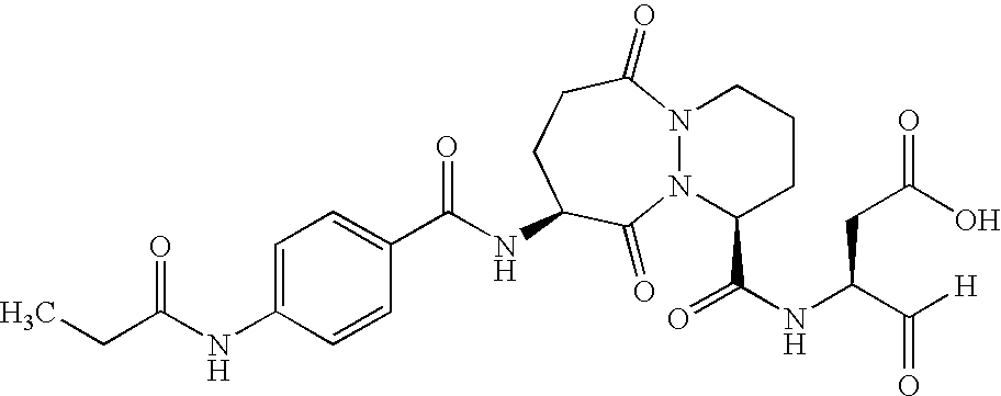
C(NC1CCC(=O)N2N(C1=O)C(C(NC(C([H])=O)CC(O)=O)=O)CCC2)(C1=CC=C(NC(CC)=O)C=C1)=O
